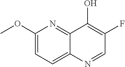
C1(OC)=CC=C2C(=N1)C(O)=C(F)C=N2
